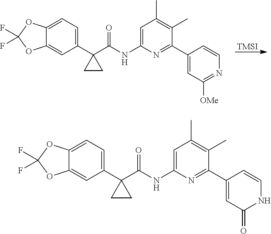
[TMSI].C1=C2C(=CC(C3(C(NC4=CC(C)=C(C)C(C5=CC([OMe])=NC=C5)=N4)=O)CC3)=C1)OC(F)(F)O2.C1=C2C(=CC(C3(C(NC4=CC(C)=C(C)C(C5=CC(=O)NC=C5)=N4)=O)CC3)=C1)OC(F)(F)O2
